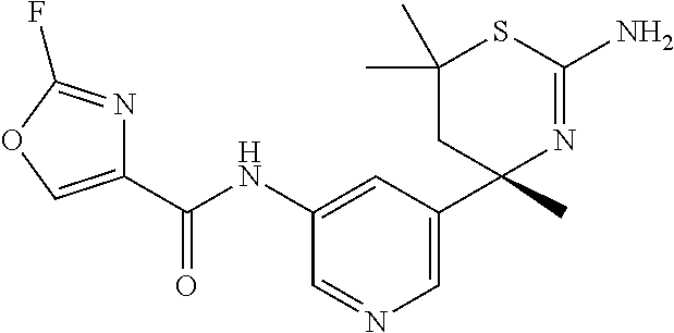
C1(C(NC2=CC(C3(C)N=C(N)SC(C)(C)C3)=CN=C2)=O)=COC(F)=N1
